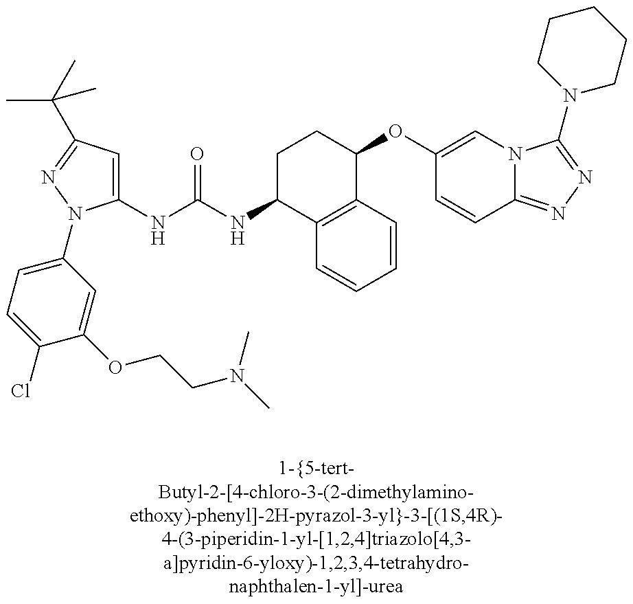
C1(NC(=O)NC2C3=C(C(OC4=CN5C(=NN=C5N5CCCCC5)C=C4)CC2)C=CC=C3)=CC(C(C)(C)C)=NN1C1=CC=C(Cl)C(OCCN(C)C)=C1
